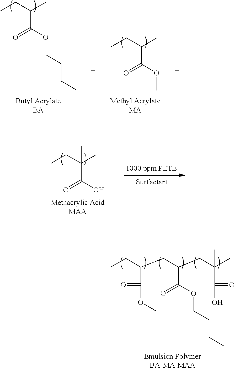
C(C(OCCCC)=O)(CC)C.C(C(OC)=O)(CC)C.C(C(O)=O)(CC)(C)C.C(C(OCCCC)=O)(CC(C(OC)=O)CC)CC(C(O)=O)(C)C
